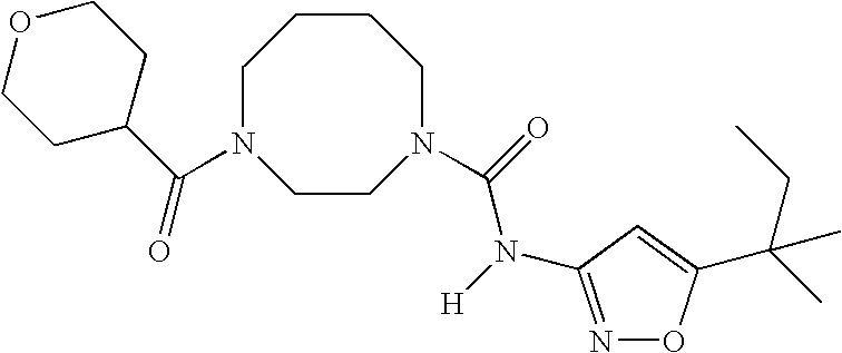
O=C(N([H])C1=NOC(C(C)(CC)C)=C1)N1CCN(C(=O)C2CCOCC2)CCCC1
